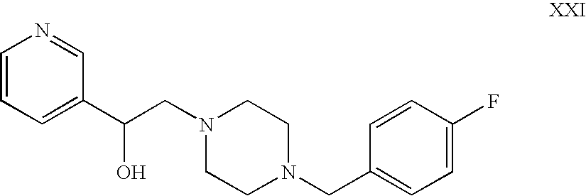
C1=CC=C(C(CN2CCN(CC3=CC=C(F)C=C3)CC2)O)C=N1
